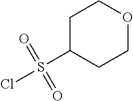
C1OCCC(S(Cl)(=O)=O)C1
